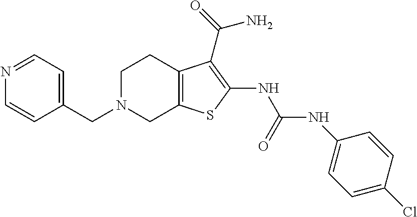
C1(CN2CC3=C(CC2)C(C(N)=O)=C(NC(=O)NC2=CC=C(Cl)C=C2)S3)=CC=NC=C1
